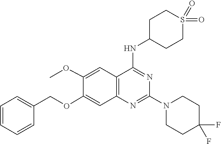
N1(C2=NC3=C(C=C(OC)C(OCC4=CC=CC=C4)=C3)C(NC3CCS(=O)(=O)CC3)=N2)CCC(F)(F)CC1
